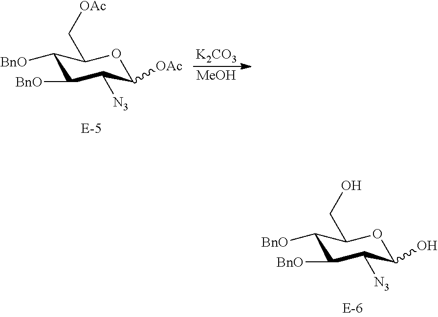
C1([BnO])C([BnO])C([N3])C(O)OC1CO.C1([BnO])C([BnO])C([N3])C([OAc])OC1C[OAc].[K2CO3].[MeOH]
